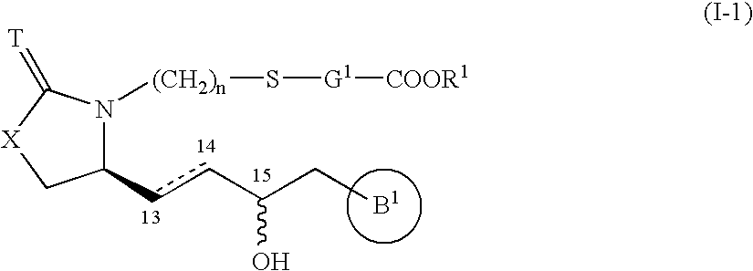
[B1].C1(ccC(O)CC)N([(CH2)n]S[G1][COOR1])C(=[T])[X]C1
